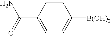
C1=C(C(=O)N)C=CC([B(OH)2])=C1
